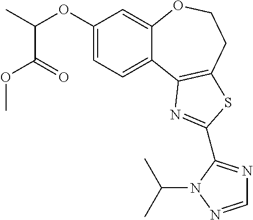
C1(OC(C)C(=O)OC)=CC=C2C(=C1)OCCC1=C2N=C(C2=NC=NN2C(C)C)S1
